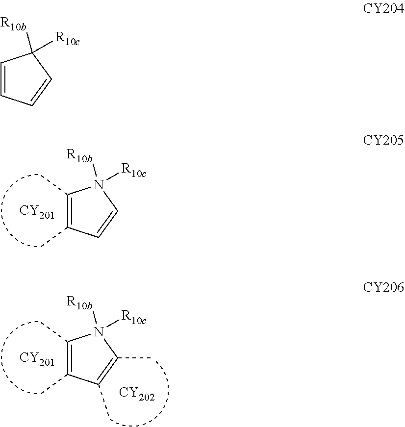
[CY201].C1(C)=C(C)C=CN1([R10c])[R10b].[CY201].[CY202].C1(C)=C(C)C(C)=C(C)N1([R10c])[R10b].C1=CC=CC1([R10c])[R10b]
